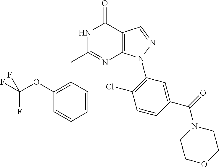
N1C(CC2=C(OC(F)(F)F)C=CC=C2)=NC2=C(C1=O)C=NN2C1=C(Cl)C=CC(C(=O)N2CCOCC2)=C1
